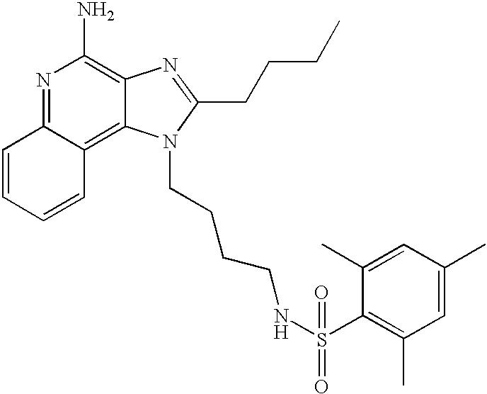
N1=C2C(=C3C(=C1N)N=C(CCCC)N3CCCCNS(C1=C(C)C=C(C)C=C1C)(=O)=O)C=CC=C2
